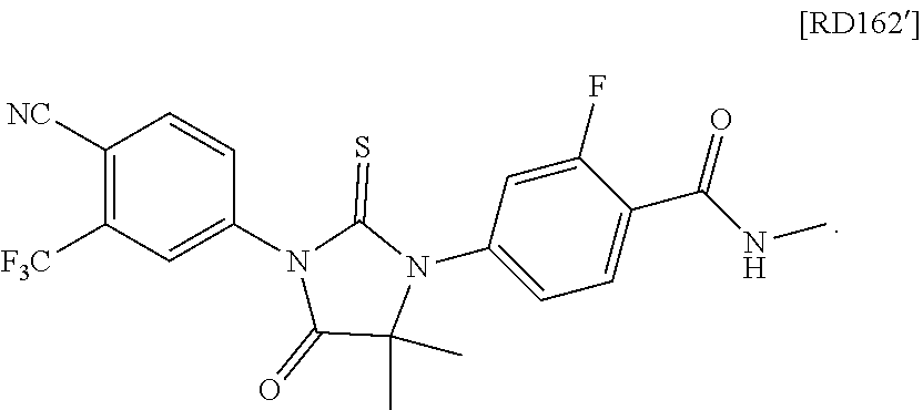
C1([F3C])=C([NC])C=CC(N2C(=O)C(C)(C)N(C3=CC=C(C(NC)=O)C(F)=C3)C2=S)=C1
